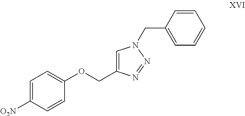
C1=C([O2N])C=CC(OCC2=CN(CC3=CC=CC=C3)N=N2)=C1
